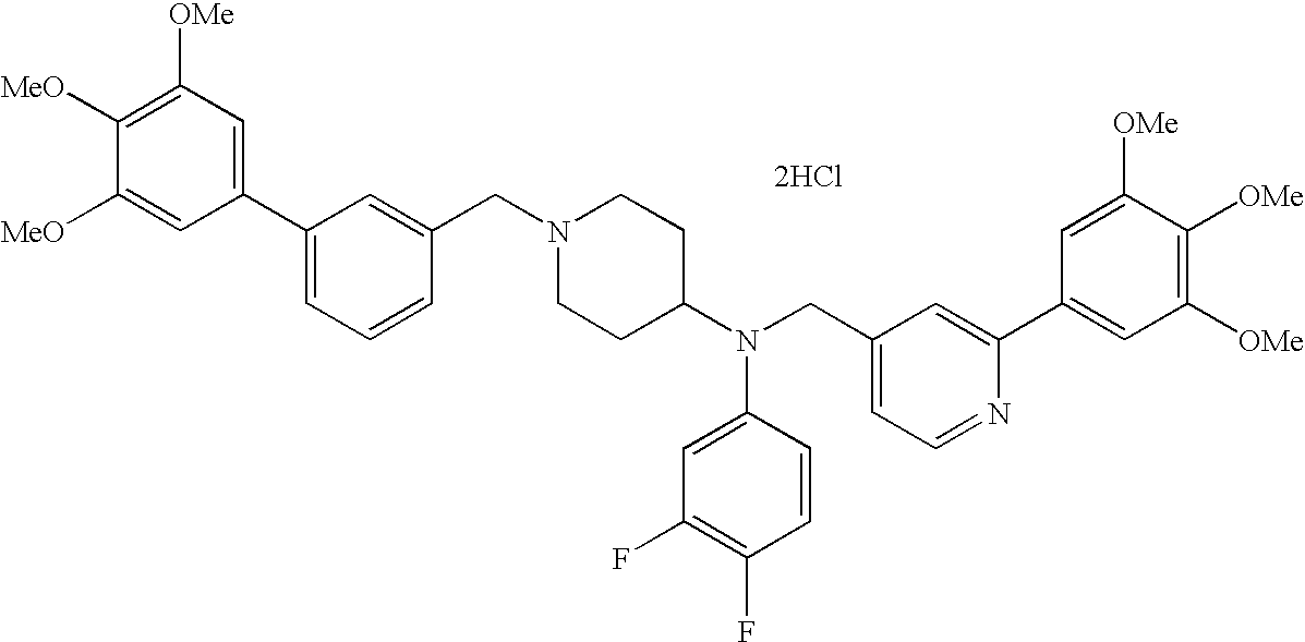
C1=C([MeO])C([MeO])=C([OMe])C=C1C1=CC=CC(CN2CCC(N(CC3=CC=NC(C4=CC([OMe])=C([OMe])C([OMe])=C4)=C3)C3=CC(F)=C(F)C=C3)CC2)=C1.[2HCl]
